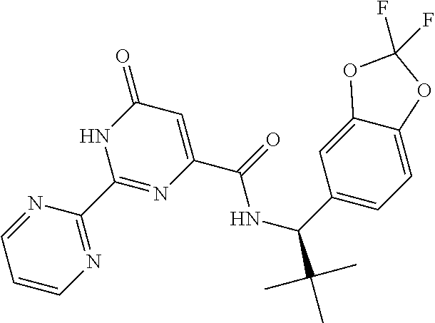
C1=CN=C(C2=NC(C(NC(C(C)(C)C)C3=CC=C4C(=C3)OC(F)(F)O4)=O)=CC(=O)N2)N=C1
